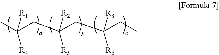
CC(CC(CC(CC)([R3])[R6])([R2])[R5])([R1])[R4]
